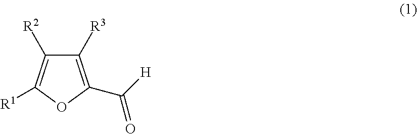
C1([R3])=C(C([H])=O)OC([R1])=C1[R2]
